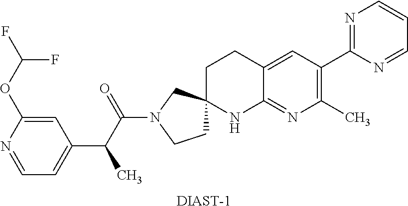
[DIAST-1].C1=NC(OC(F)F)=CC(C(C(N2CCC3(C2)CCC2=CC(C4=NC=CC=N4)=C(C)N=C2N3)=O)C)=C1
